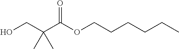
C(OC(C(CO)(C)C)=O)CCCCC
